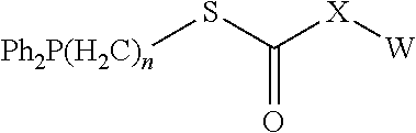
[Ph2P(H2C)n]SC(=O)[X][W]
